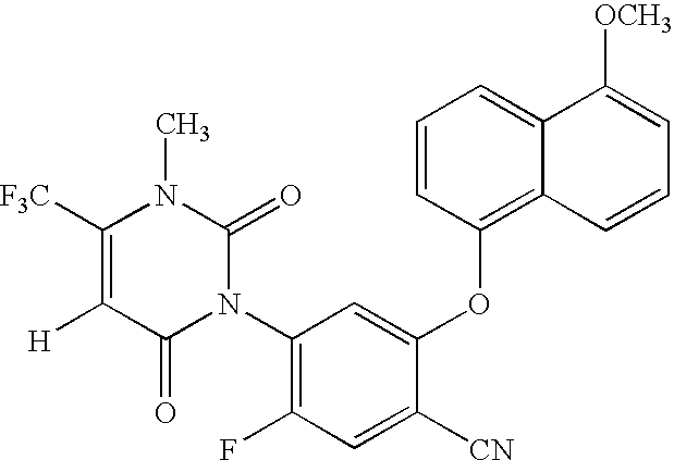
C1=CC(OC2=CC(N3C(=O)N(C)C([F3C])=C([H])C3=O)=C(F)C=C2[CN])=C2C(=C1)C([OCH3])=CC=C2
